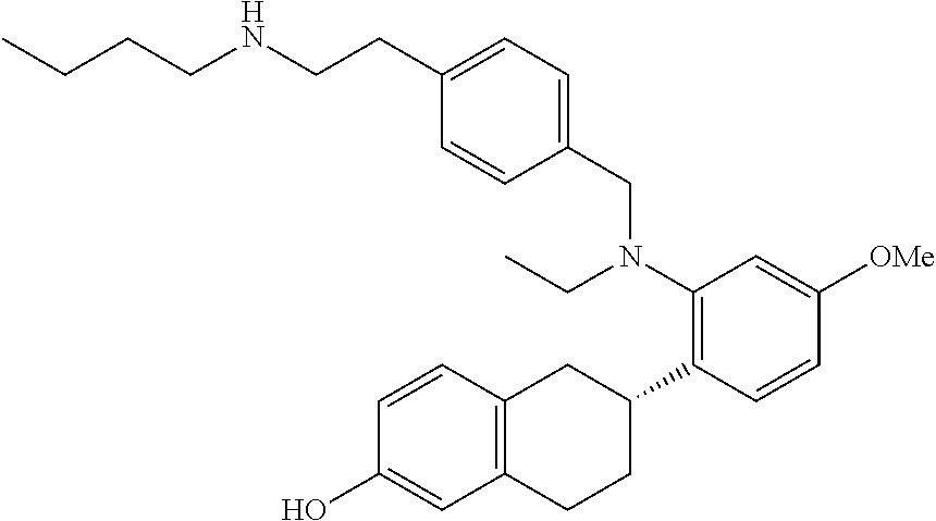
C1=CC2=C(C=C1O)CCC(C1=C(N(CC)CC3=CC=C(CCNCCCC)C=C3)C=C([OMe])C=C1)C2
